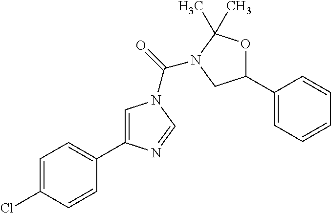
C1=C(Cl)C=CC(C2=CN(C(=O)N3C(C)(C)OC(C4=CC=CC=C4)C3)C=N2)=C1
